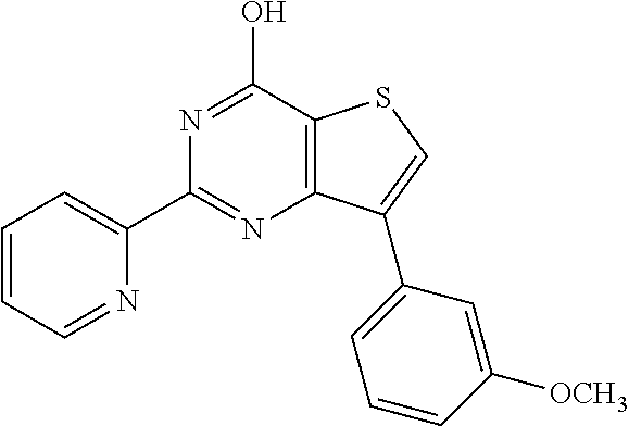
C1(C2=NC3=C(C(O)=N2)SC=C3C2=CC=CC([OCH3])=C2)=CC=CC=N1
